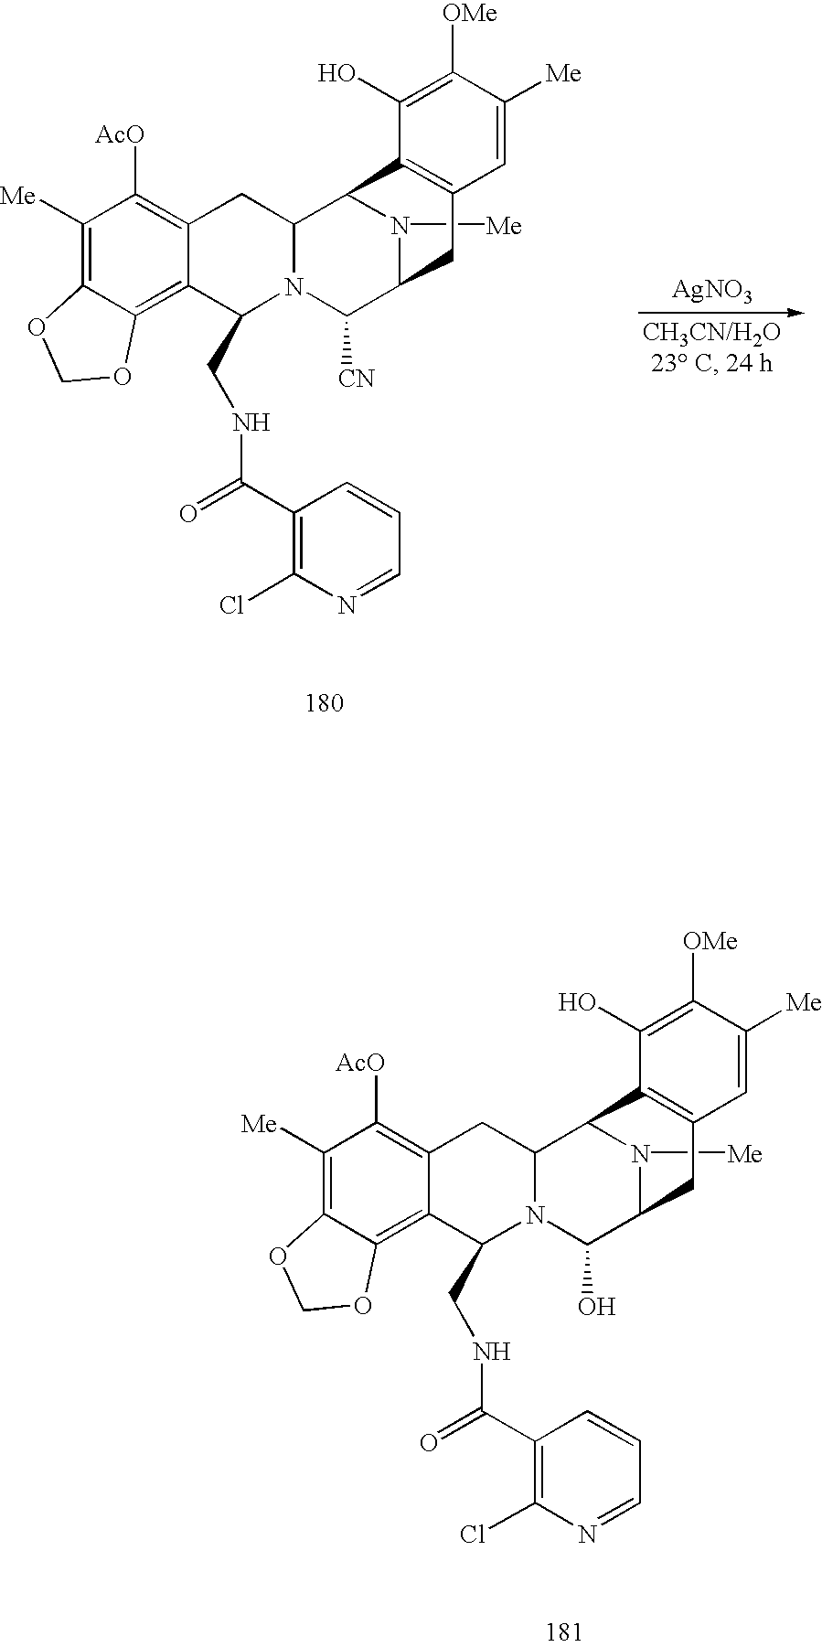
C1([AcO])=C2C(=C3C(=C1[Me])OCO3)C(CNC(C1=C(Cl)N=CC=C1)=O)N1C(C2)C2N([Me])C(C1O)CC1=C2C(O)=C([OMe])C([Me])=C1.C1([AcO])=C2C(=C3C(=C1[Me])OCO3)C(CNC(C1=C(Cl)N=CC=C1)=O)N1C(C2)C2N([Me])C(C1[CN])CC1=C2C(O)=C([OMe])C([Me])=C1.[AgNO3]
